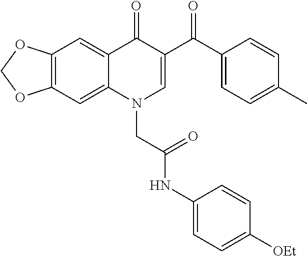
C12=C(C=C3C(=C1)C(=O)C(C(C1=CC=C(C)C=C1)=O)=CN3CC(NC1=CC=C([OEt])C=C1)=O)OCO2
